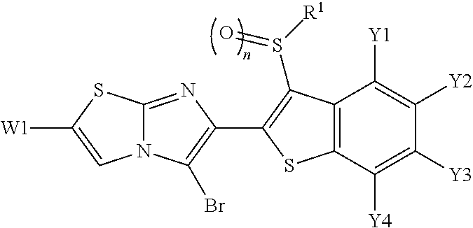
C12=NC(C3=C(S([R1])=O)C4=C(C([Y4])=C([Y3])C([Y2])=C4[Y1])S3)=C(Br)N1C=C([W1])S2
